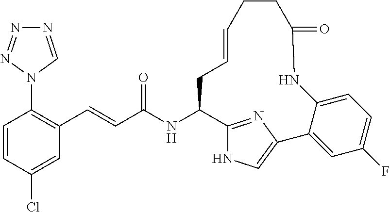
C1=CC(Cl)=CC(C=CC(NC2C3=NC(=CN3)C3=CC(F)=CC=C3NC(=O)CCC=CC2)=O)=C1N1C=NN=N1
